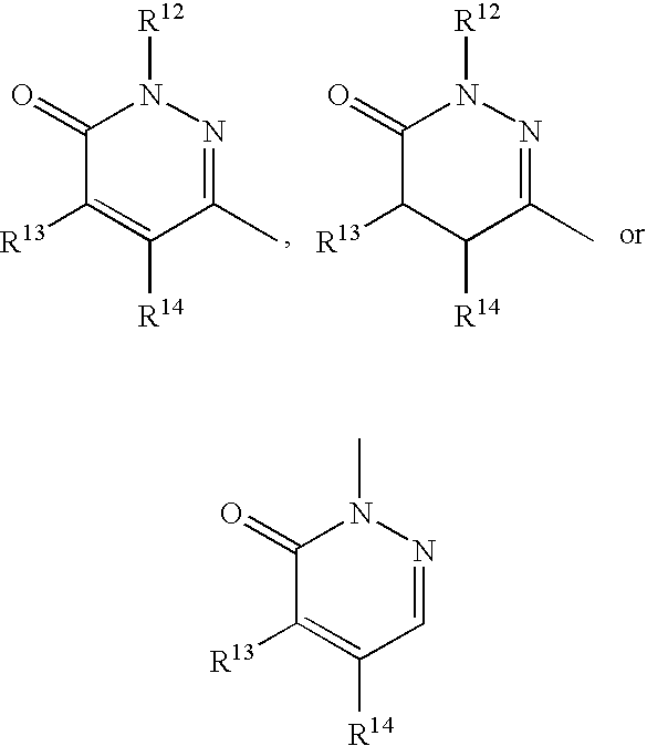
C1(=O)C([R13])=C([R14])C(C)=NN1[R12].C1(=O)C([R13])C([R14])C(C)=NN1[R12].C1(=O)C([R13])=C([R14])C=NN1C
